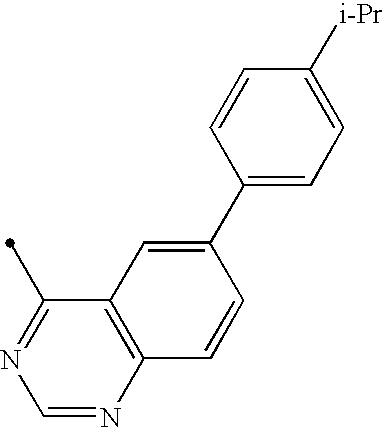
C12=C(N=CN=C1C)C=CC(C1=CC=C([i-Pr])C=C1)=C2
